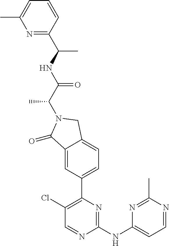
C1(=O)C2=CC(C3=C(Cl)C=NC(NC4=CC=NC(C)=N4)=N3)=CC=C2CN1C(C(NC(C1=NC(C)=CC=C1)C)=O)C
